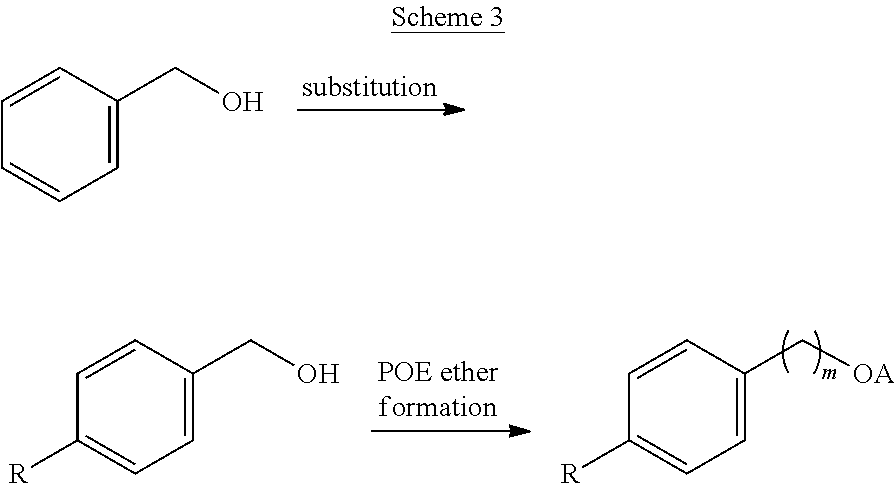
C1=CC(CO)=CC=C1.C1=CC(C[OA])=CC=C1[R].C1=CC(CO)=CC=C1[R]
